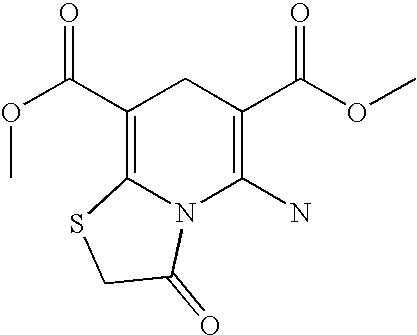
C1(C(=O)OC)=C2N(C(N)=C(C(=O)OC)C1)C(=O)CS2
